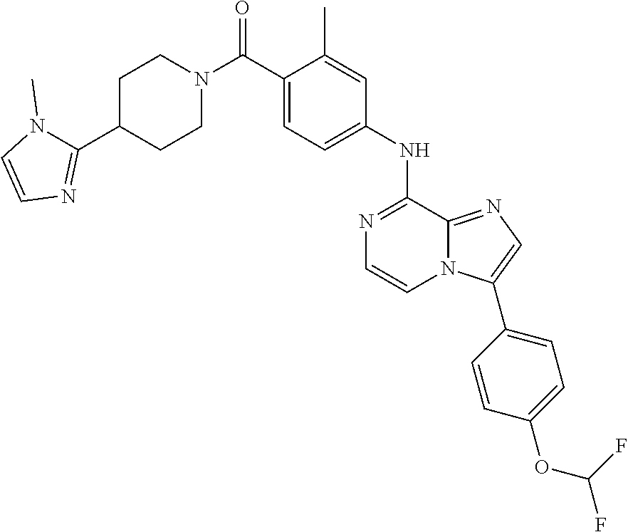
C1(C)=CC(NC2=NC=CN3C2=NC=C3C2=CC=C(OC(F)F)C=C2)=CC=C1C(N1CCC(C2=NC=CN2C)CC1)=O
